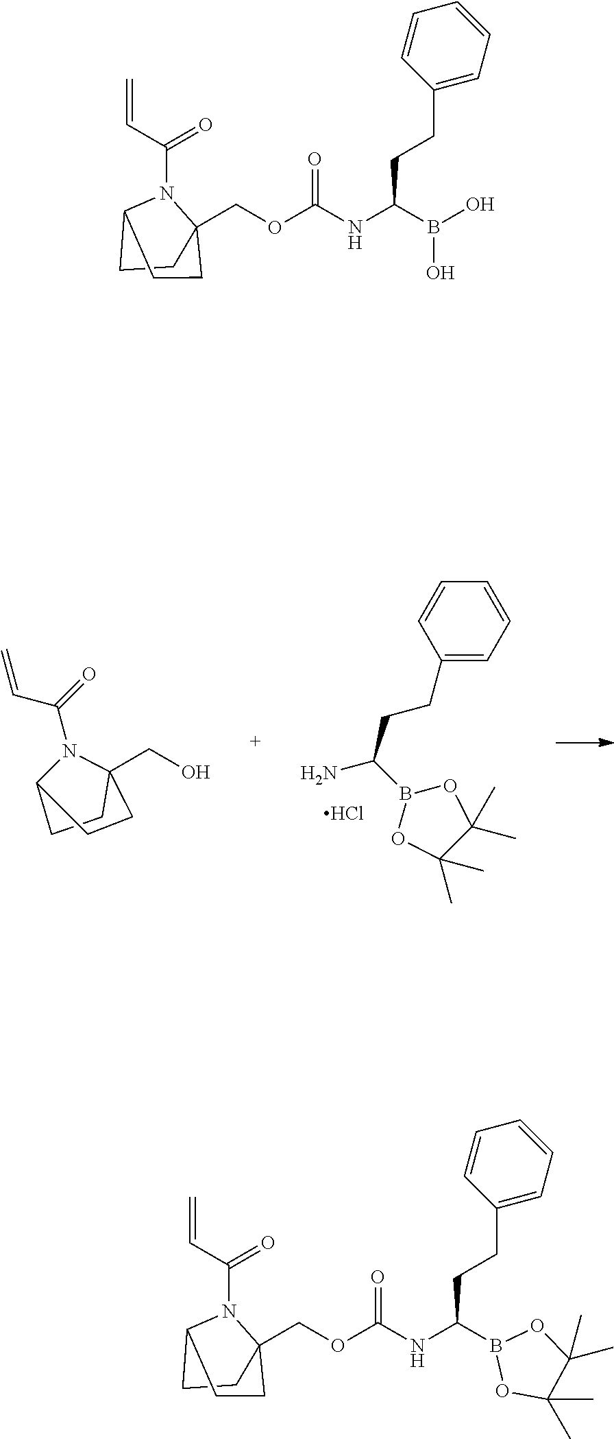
Cl.C1(CCC(N)B2OC(C)(C)C(C)(C)O2)=CC=CC=C1.C1C2(CO)N(C(=O)C=C)C(C1)CC2.C(OC(=O)NC(CCC1=CC=CC=C1)B(O)O)C12CCC(N1C(C=C)=O)CC2.C(OC(=O)NC(CCC1=CC=CC=C1)B1OC(C)(C)C(C)(C)O1)C12CCC(N1C(C=C)=O)CC2
